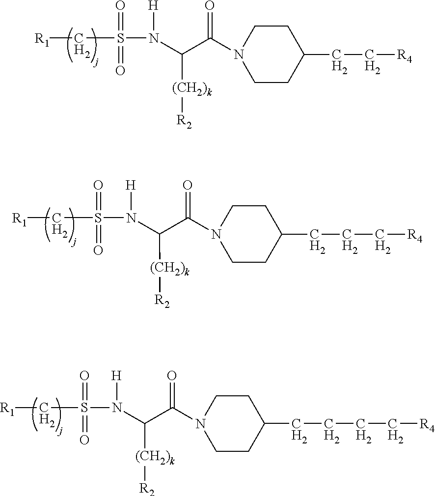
[R1]CS(N([H])C(C(N1CCC(CCC[R4])CC1)=O)[(CH2)k][R2])(=O)=O.[R1]CS(N([H])C(C(N1CCC(CC[R4])CC1)=O)[(CH2)k][R2])(=O)=O.[R1]CS(N([H])C(C(N1CCC(CCCC[R4])CC1)=O)[(CH2)k][R2])(=O)=O
